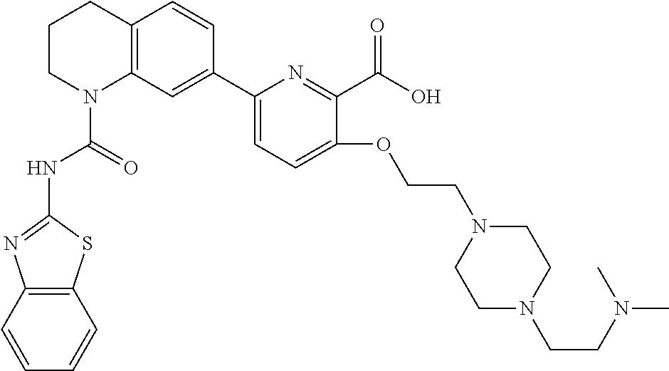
C1CN(C(=O)NC2=NC3=C(S2)C=CC=C3)C2=C(C1)C=CC(C1=CC=C(OCCN3CCN(CCN(C)C)CC3)C(C(O)=O)=N1)=C2
